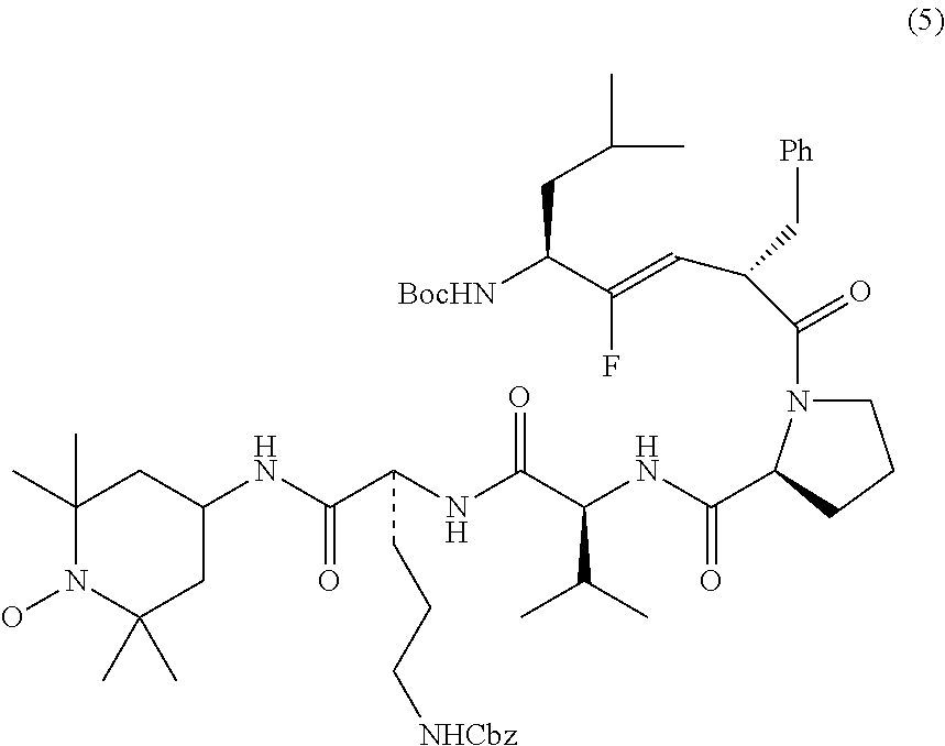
C1(C)(C)N(O)C(C)(C)CC(NC(C(NC(C(NC(C2N(C(C(C=C(C([BocHN])CC(C)C)F)C[Ph])=O)CCC2)=O)C(C)C)=O)CCC[NHCbz])=O)C1
